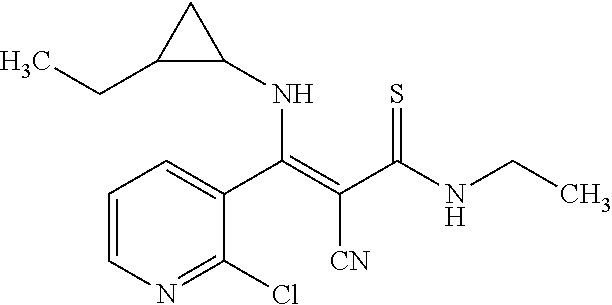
C1=C(C(=C(C(NCC)=S)[CN])NC2C(CC)C2)C(Cl)=NC=C1
